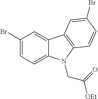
C12=CC(Br)=CC=C1N(CC([OEt])=O)C1=C2C=C(Br)C=C1
